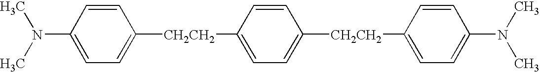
C1=CC(N(C)C)=CC=C1[CH2CH2]C1=CC=C([CH2CH2]C2=CC=C(N(C)C)C=C2)C=C1
